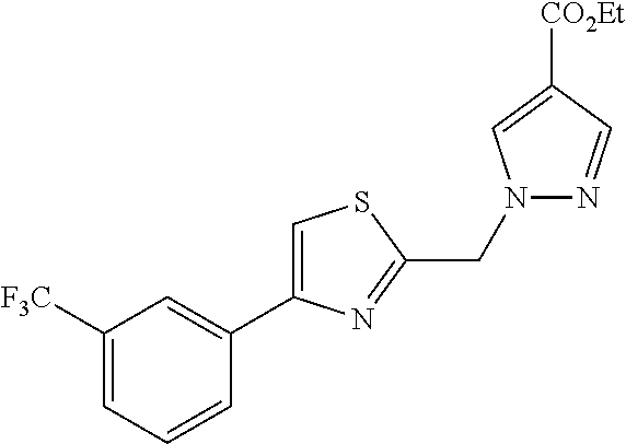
C1([F3C])=CC=CC(C2=CSC(CN3N=CC([CO2Et])=C3)=N2)=C1
